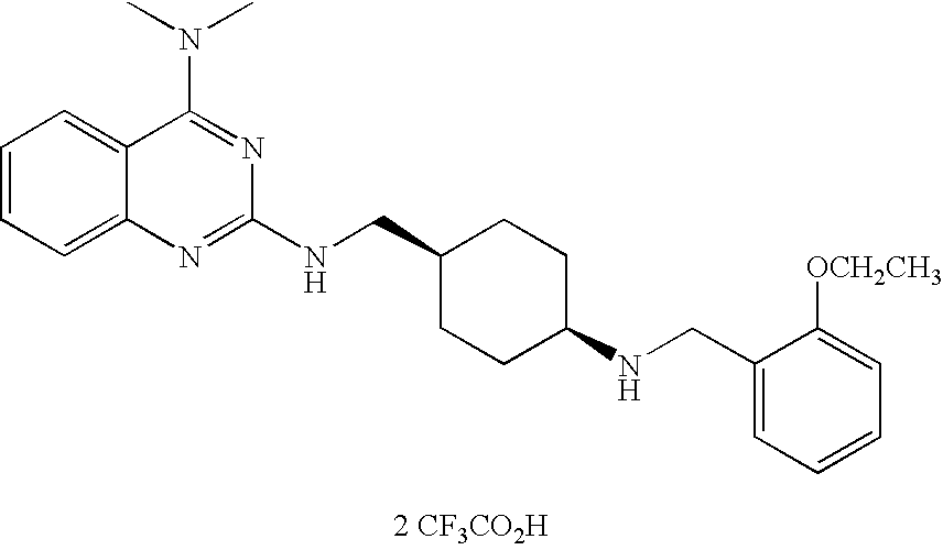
C1=CC=C2C(=C1)C(N(C)C)=NC(NCC1CCC(NCC3=CC=CC=C3[OCH2CH3])CC1)=N2.[2 CF3CO2H]
